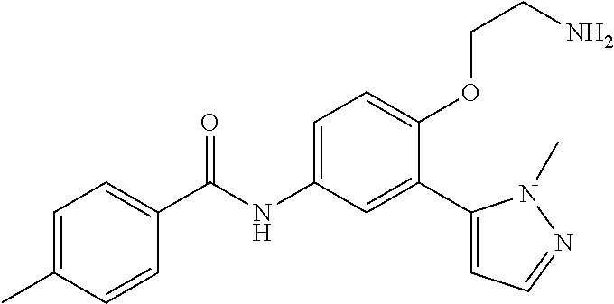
C1=C(C)C=CC(C(=O)NC2=CC=C(OCCN)C(C3=CC=NN3C)=C2)=C1
